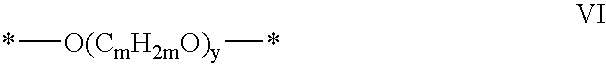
*[O(CmH2mO)y]*
